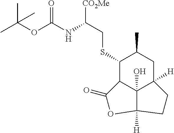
C1(SCC([CO2Me])NC(OC(C)(C)C)=O)C2C3(O)C([H])(CC1C)CCC3([H])OC2=O
